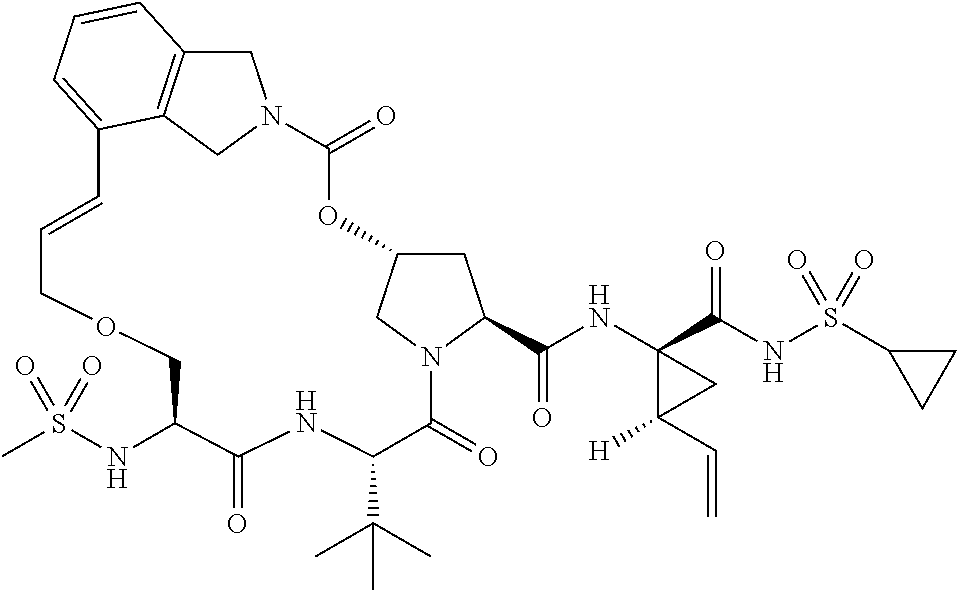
C1C2=C3CN1C(=O)OC1CC(C(NC4(C(NS(C5CC5)(=O)=O)=O)C(C=C)([H])C4)=O)N(C(=O)C(C(C)(C)C)NC(=O)C(NS(C)(=O)=O)COCC=CC3=CC=C2)C1
